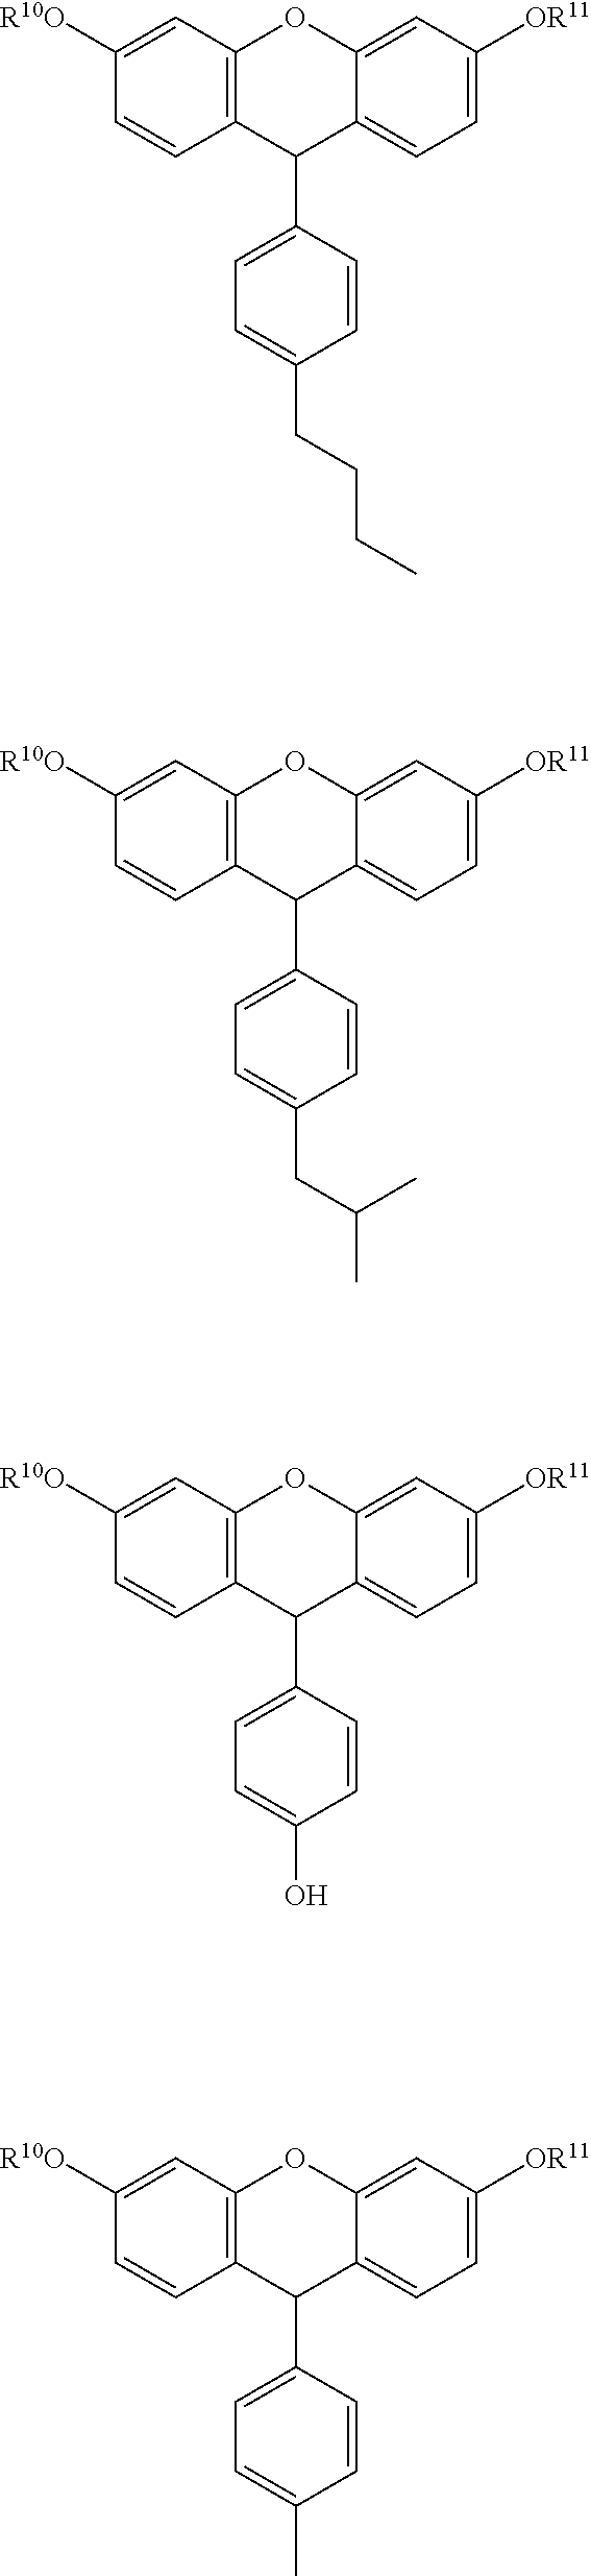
C12=CC=C([OR11])C=C1OC1=C(C2C2=CC=C(CCCC)C=C2)C=CC([R10O])=C1.C12=CC=C([OR11])C=C1OC1=C(C2C2=CC=C(CC(C)C)C=C2)C=CC([R10O])=C1.C12=CC=C([OR11])C=C1OC1=C(C2C2=CC=C(O)C=C2)C=CC([R10O])=C1.C12=CC=C([OR11])C=C1OC1=C(C2C2=CC=C(C)C=C2)C=CC([R10O])=C1
